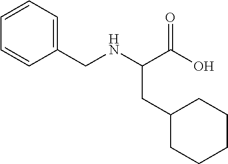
C1=CC(CNC(C(O)=O)CC2CCCCC2)=CC=C1
